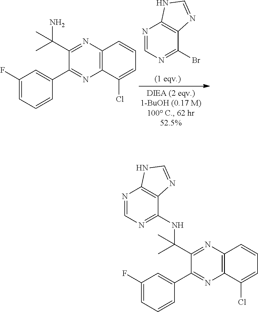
C12=C(C(Cl)=CC=C1)N=C(C1=CC(F)=CC=C1)C(C(C)(C)NC1=NC=NC3=C1N=CN3)=N2.N1=CN=C(Br)C2=C1NC=N2.C12=C(C(Cl)=CC=C1)N=C(C1=CC(F)=CC=C1)C(C(N)(C)C)=N2
